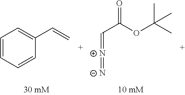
C1=CC=CC(C=C)=C1.C(=[N+]=[N-])C(=O)OC(C)(C)C
